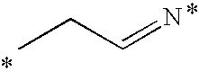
C(=N)CC
